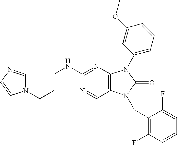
N1=CC2=C(N=C1NCCCN1C=NC=C1)N(C1=CC=CC(OC)=C1)C(=O)N2CC1=C(F)C=CC=C1F
